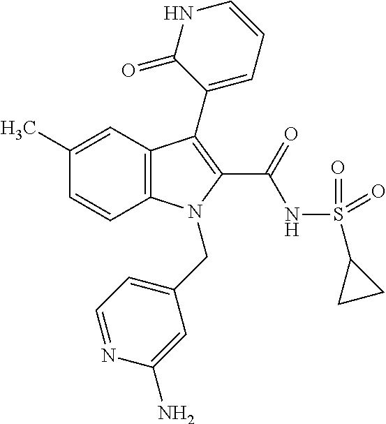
C1(C)=CC2=C(C=C1)N(CC1=CC=NC(N)=C1)C(C(NS(C1CC1)(=O)=O)=O)=C2C1=CC=CNC1=O
